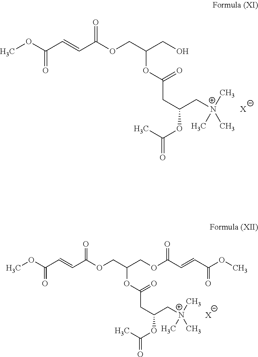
COC(C=CC(OCC(CO)OC(CC(C[N+](C)(C)C)OC(C)=O)=O)=O)=O.[X].COC(C=CC(OCC(COC(C=CC(OC)=O)=O)OC(CC(C[N+](C)(C)C)OC(C)=O)=O)=O)=O.[X]
